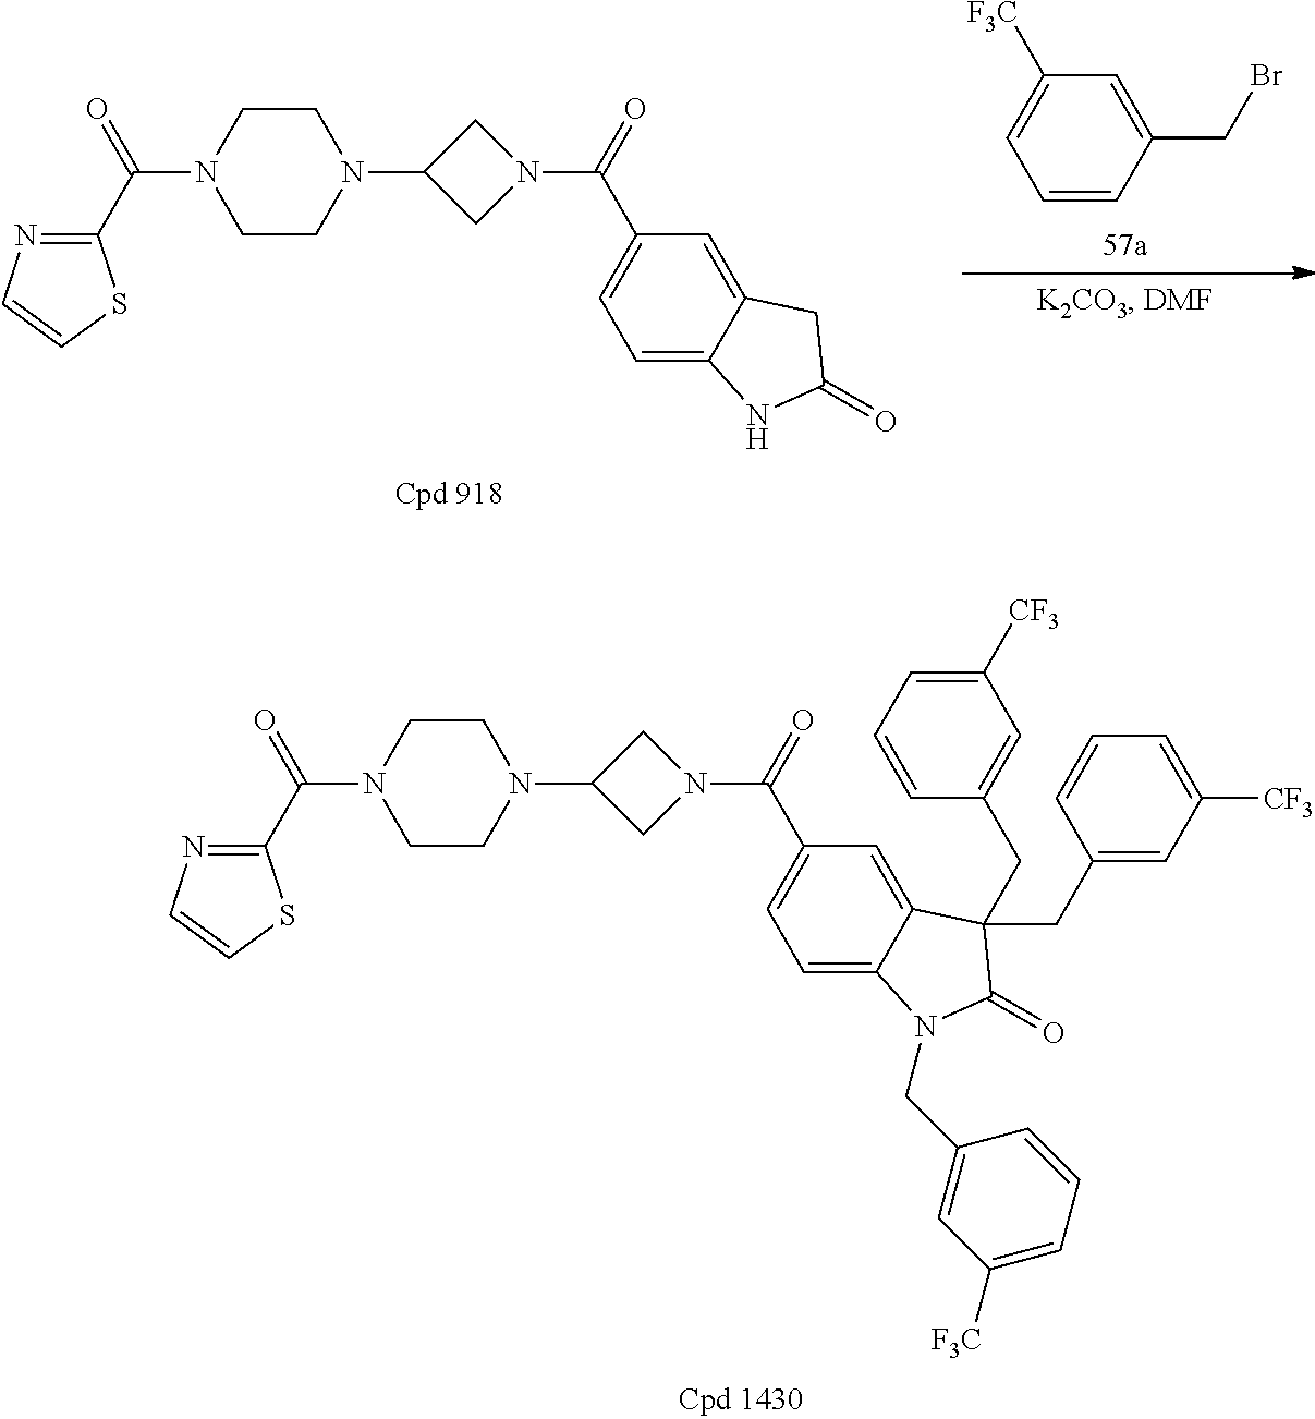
C1(C(=O)N2CCN(C3CN(C(=O)C4=CC=C5C(=C4)CC(=O)N5)C3)CC2)=NC=CS1.C1=CC(CBr)=CC([F3C])=C1.C1(C(=O)N2CCN(C3CN(C(=O)C4=CC=C5C(=C4)C(CC4=CC([CF3])=CC=C4)(CC4=CC([CF3])=CC=C4)C(=O)N5CC4=CC([F3C])=CC=C4)C3)CC2)=NC=CS1
